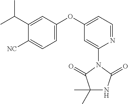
C1(C)(C)NC(=O)N(C2=CC(OC3=CC=C([NC])C(C(C)C)=C3)=CC=N2)C1=O
